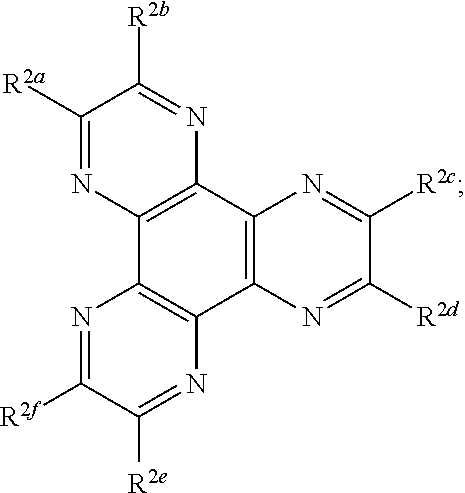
C1([R2a])=NC2=C(N=C1[R2b])C1=C(C3=C2N=C([R2f])C([R2e])=N3)N=C([R2d])C([R2c])=N1
